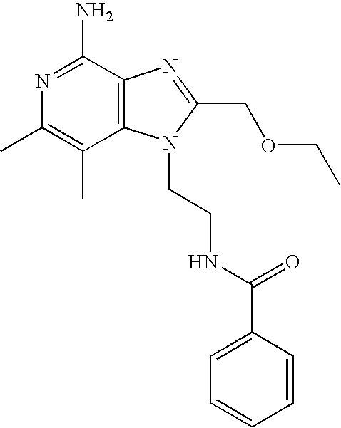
N1=C(N)C2=C(C(C)=C1C)N(CCNC(C1=CC=CC=C1)=O)C(COCC)=N2
